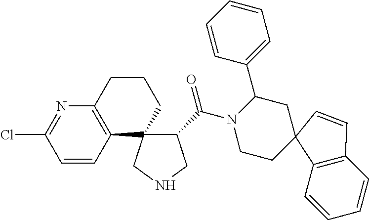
C1(C(N2C(C3=CC=CC=C3)CC3(CC2)C2=C(C=CC=C2)C=C3)=O)C2(CNC1)CCCC1=C2C=CC(Cl)=N1
